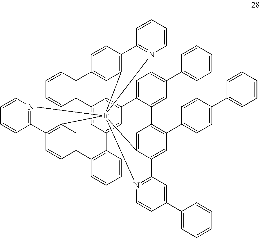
C1=C2C(=CC(C3=CC=CC=C3)=C1)C1=C(C3=CC=C(C4=CC=CC=C4)C=C3)C=C3C(=C1)[Ir]145(N6=C3C=C(C3=CC=CC=C3)C=C6)C3=C(C=CC(=C3)C3=C(C6=CC2=CC(=C6)C2=C(C=CC=C2)C2=CC1=C(C=C2)C1=N4C=CC=C1)C=CC=C3)C1=N5C=CC=C1
